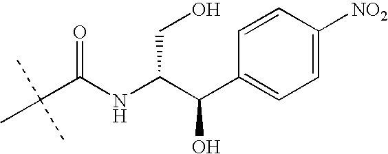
C1=C([NO2])C=CC(C(C(NC(C(C)(C)C)=O)CO)O)=C1
